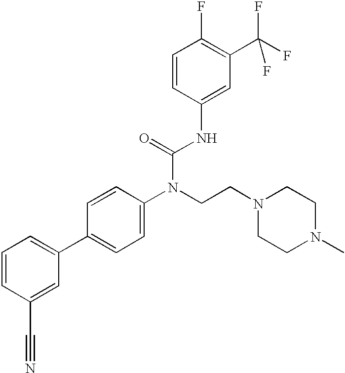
C1=CC(C#N)=CC(C2=CC=C(N(CCN3CCN(C)CC3)C(=O)NC3=CC(C(F)(F)F)=C(F)C=C3)C=C2)=C1
